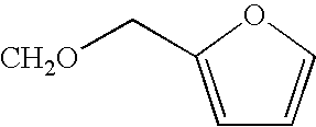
C1=C(C[CH2O])OC=C1
